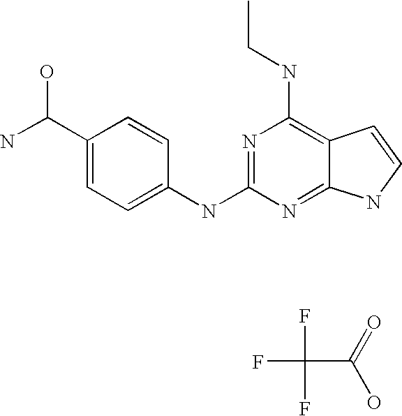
NC(C1=CC=C(NC2=NC(NCC)=C3C(=N2)NC=C3)C=C1)O.O=C(O)C(F)(F)F
